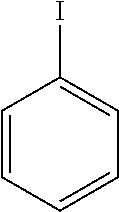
C1=CC=CC=C1I
